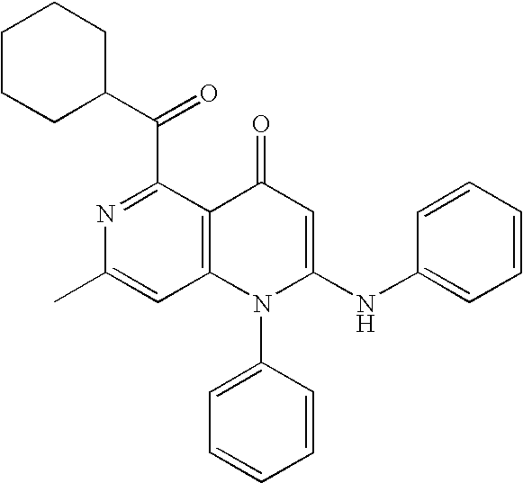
N1=C(C(C2CCCCC2)=O)C2=C(C=C1C)N(C1=CC=CC=C1)C(NC1=CC=CC=C1)=CC2=O
